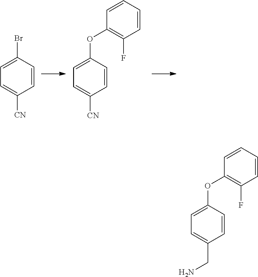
C1=C(Br)C=CC([CN])=C1.C1=C(OC2=C(F)C=CC=C2)C=CC([CN])=C1.C1=C(OC2=C(F)C=CC=C2)C=CC(CN)=C1
